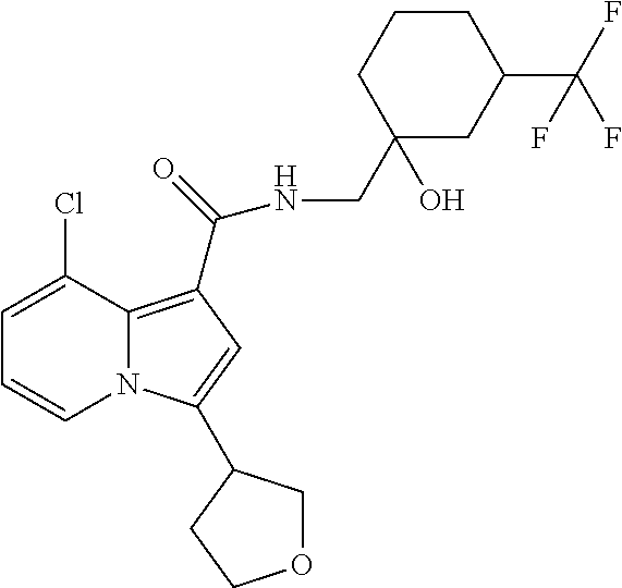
C1=C(Cl)C2=C(C(=O)NCC3(O)CC(C(F)(F)F)CCC3)C=C(C3COCC3)N2C=C1
